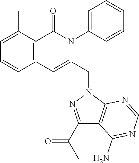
C1=C(C)C2=C(C=C1)C=C(CN1N=C(C(C)=O)C3=C1N=CN=C3N)N(C1=CC=CC=C1)C2=O
